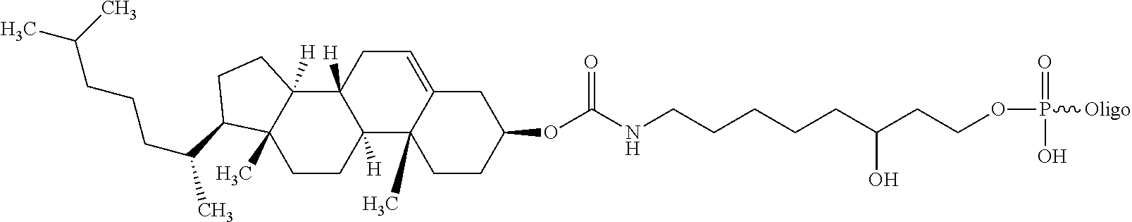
C(CCCC(C)C1C2(C)C([H])(C3([H])C([H])(CC2)C2(C)C(=CC3)CC(OC(NCCCCCC(CCOP(O)(=O)[Oligo])O)=O)CC2)CC1)(C)C
